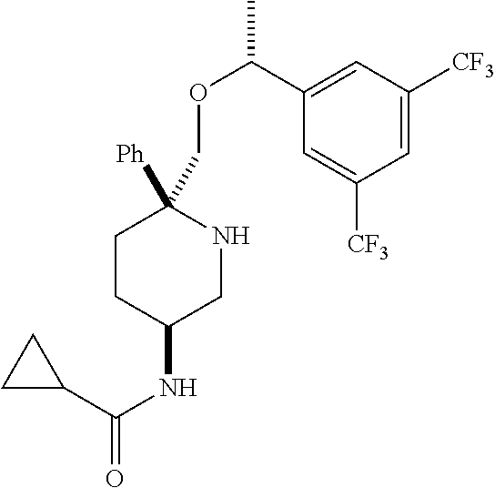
C1=C(C(OCC2([Ph])CCC(NC(=O)C3CC3)CN2)C)C=C([CF3])C=C1[CF3]
